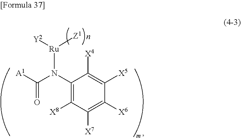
C1(N(C([A1])=O)[Ru]([Y2])[Z1])=C([X8])C([X7])=C([X6])C([X5])=C1[X4]
